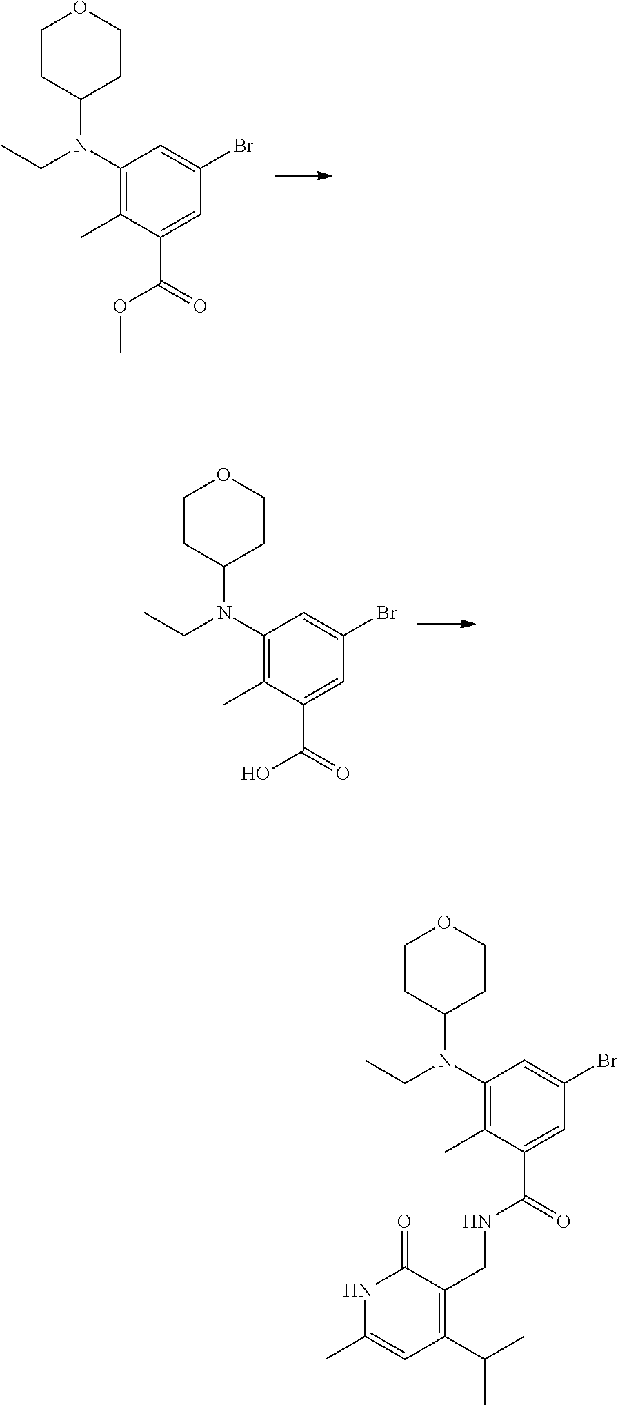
C1CC(N(C2=C(C)C(C(NCC3=C(C(C)C)C=C(C)NC3=O)=O)=CC(Br)=C2)CC)CCO1.C1CC(N(C2=C(C)C(C(OC)=O)=CC(Br)=C2)CC)CCO1.C1CC(N(C2=C(C)C(C(O)=O)=CC(Br)=C2)CC)CCO1
